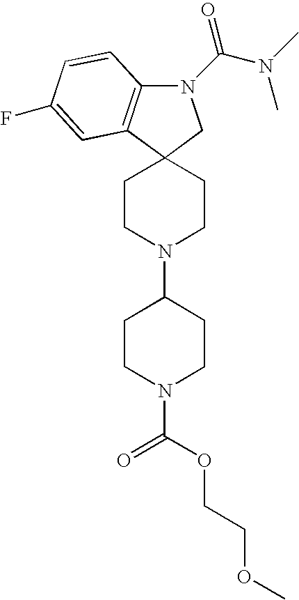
N1(C(N(C)C)=O)C2=C(C3(C1)CCN(C1CCN(C(=O)OCCOC)CC1)CC3)C=C(F)C=C2
